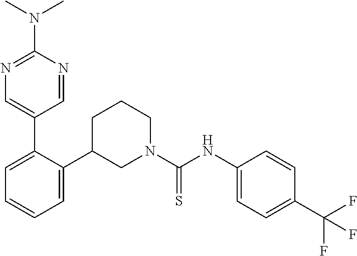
C1=C(C2=CN=C(N(C)C)N=C2)C(C2CN(C(NC3=CC=C(C(F)(F)F)C=C3)=S)CCC2)=CC=C1
